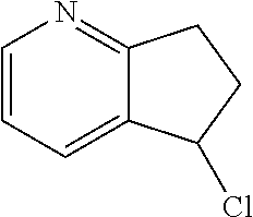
C1=CC=C2C(=N1)CCC2Cl
